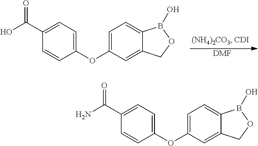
C1(C(=O)O)=CC=C(OC2=CC=C3C(=C2)COB3O)C=C1.[DMF].C1(C(=O)N)=CC=C(OC2=CC=C3C(=C2)COB3O)C=C1
